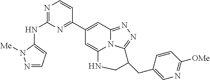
N1=C(NC2=CC=NN2[Me])N=C(C2=CC3=NN=C4N3C(=C2)NCC4CC2=CN=C([OMe])C=C2)C=C1
